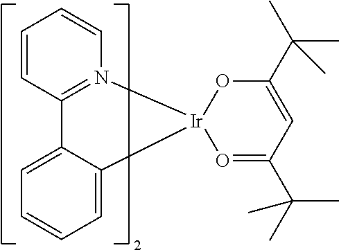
C1=CC=CC2=N1[Ir]1(O=C(C(C)(C)C)C=C(C(C)(C)C)O1)C1=CC=CC=C21
